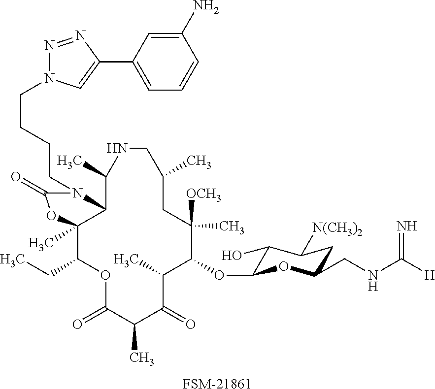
C1(OC2C(O)C([N(CH3)2])CC(CNC([H])=N)O2)C([OCH3])(C)CC(C)CNC(C)C2C(C)(C(CC)OC(=O)C(C)C(=O)C1C)OC(=O)N2CCCCN1N=NC(C2=CC=CC(N)=C2)=C1.[FSM-21861]
